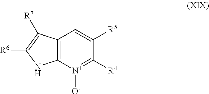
C12=C([N+]([O-])=C([R4])C([R5])=C1)NC([R6])=C2[R7]
